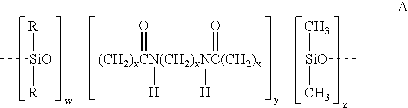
[(CH2)xCN(CH2)xNC(CH2)x](=O)([H])([H])=O.[SiO](C)(C)C.[SiO]([R])([R])C
